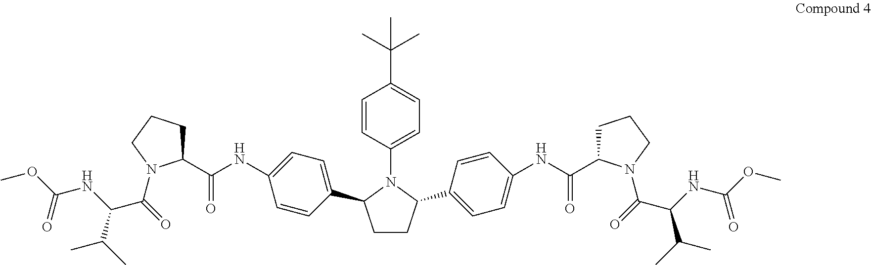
C1=CC(N2C(C3=CC=C(NC(C4CCCN4C(=O)C(NC(OC)=O)C(C)C)=O)C=C3)CCC2C2=CC=C(NC(C3CCCN3C(=O)C(NC(OC)=O)C(C)C)=O)C=C2)=CC=C1C(C)(C)C
